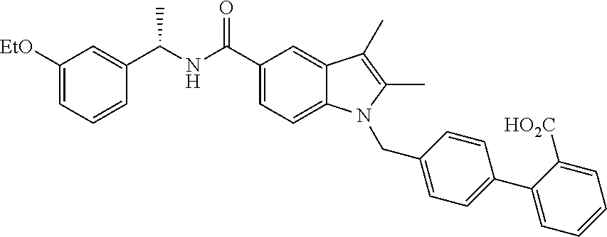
C1([EtO])=CC=CC(C(NC(C2=CC=C3C(=C2)C(C)=C(C)N3CC2=CC=C(C3=CC=CC=C3[HO2C])C=C2)=O)C)=C1
